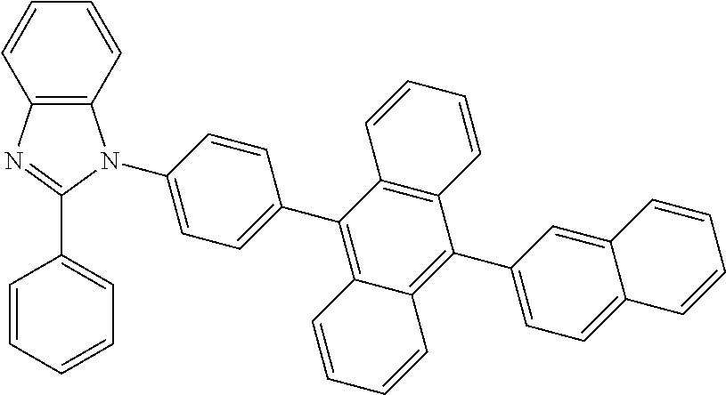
C12=C(N=C(C3=CC=CC=C3)N1C1=CC=C(C3=C4C(=C(C5=CC=C6C(=C5)C=CC=C6)C5=C3C=CC=C5)C=CC=C4)C=C1)C=CC=C2
